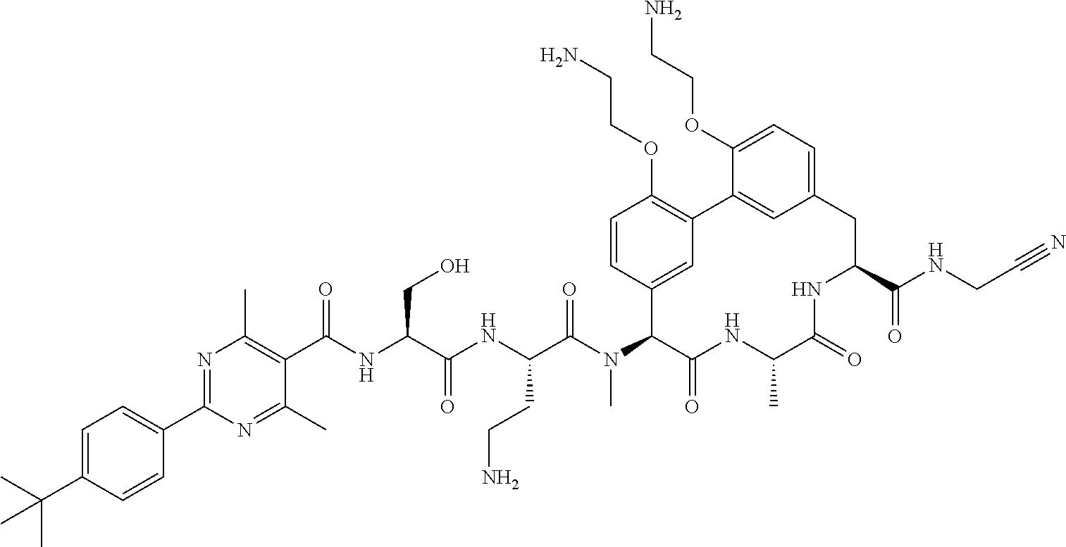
C(C(NC(C(N(C1C(=O)NC(C)C(=O)NC(C(NCC#N)=O)CC2=CC=C(OCCN)C(=C2)C2=C(OCCN)C=CC1=C2)C)=O)CCN)=O)(NC(C1=C(C)N=C(C2=CC=C(C(C)(C)C)C=C2)N=C1C)=O)CO
